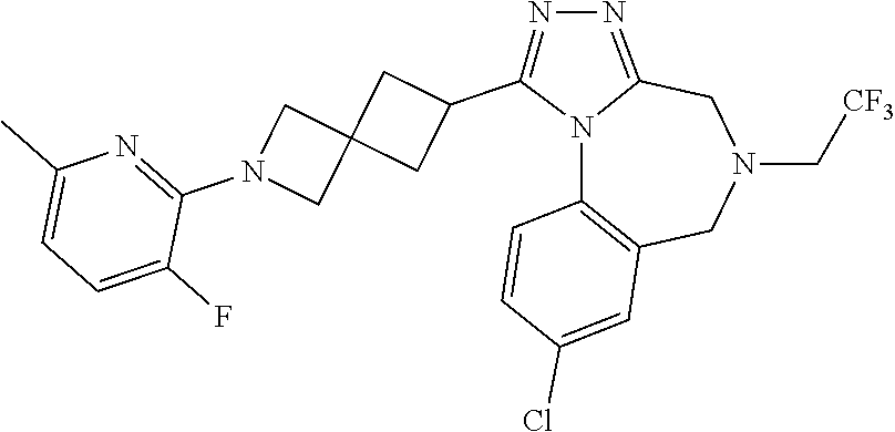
N12C3=C(CN(C[CF3])CC1=NN=C2C1CC2(C1)CN(C1=NC(C)=CC=C1F)C2)C=C(Cl)C=C3
